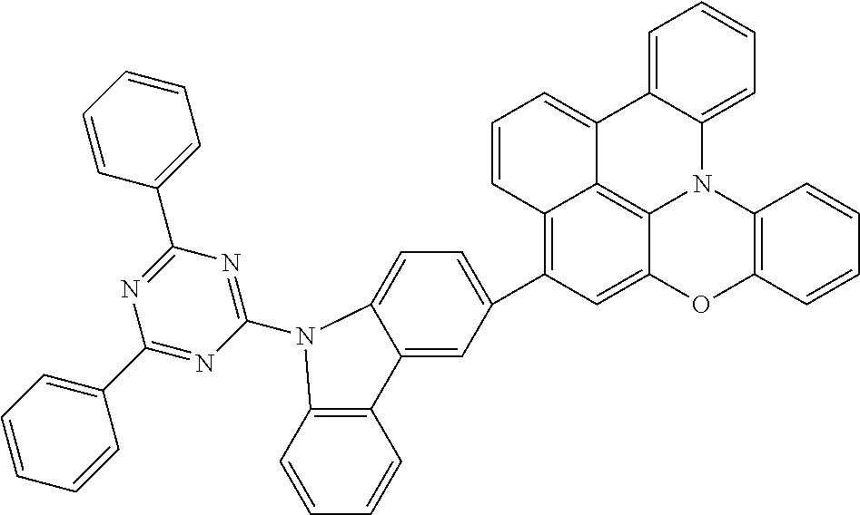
C1=CC=C2C(=C1)C1=CC=CC3=C(C4=CC=C5C(=C4)C4=C(C=CC=C4)N5C4=NC(C5=CC=CC=C5)=NC(C5=CC=CC=C5)=N4)C=C4C(=C13)N2C1=C(O4)C=CC=C1
